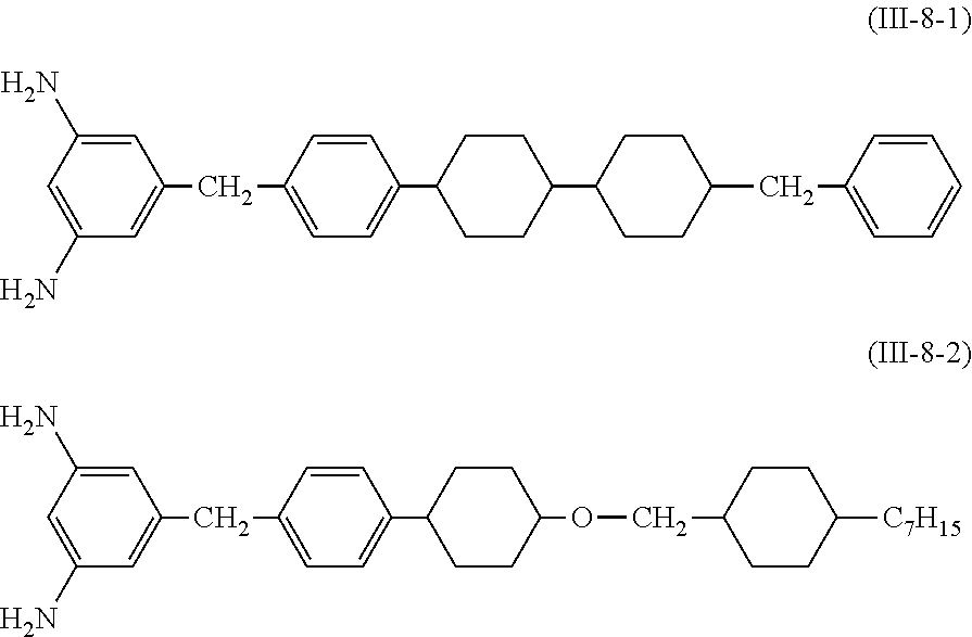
C1=C(N)C=C(N)C=C1CC1=CC=C(C2CCC(C3CCC(CC4=CC=CC=C4)CC3)CC2)C=C1.C1=C(N)C=C(N)C=C1CC1=CC=C(C2CCC(OCC3CCC([C7H15])CC3)CC2)C=C1
